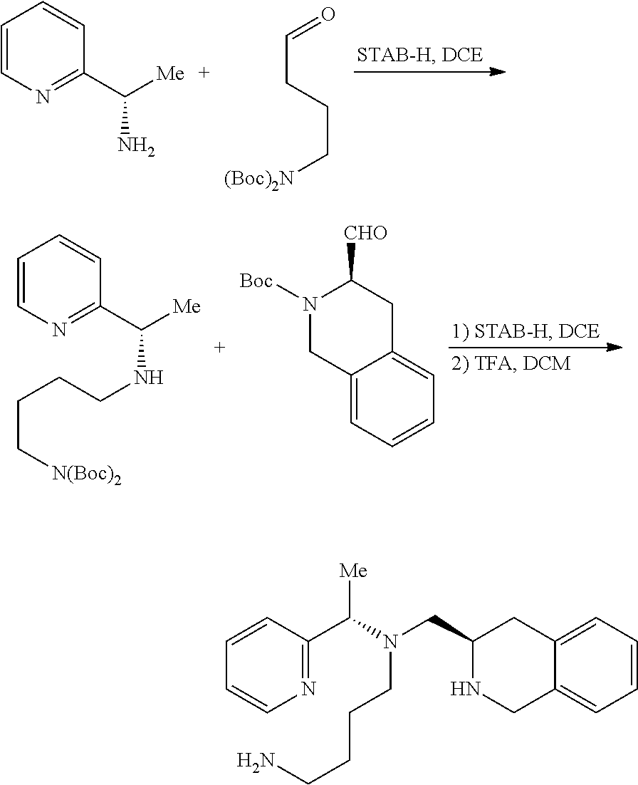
C1=CN=C(C([Me])N)C=C1.C(CCC[(Boc)2N])=O.C1=CN=C(C([Me])NCCCC[N(Boc)2])C=C1.N1([Boc])CC2=CC=CC=C2CC1[CHO].C12=CC=CC=C1CC(CN(C(C1=NC=CC=C1)[Me])CCCCN)NC2
